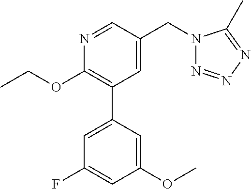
C1(OCC)=C(C2=CC(F)=CC(OC)=C2)C=C(CN2N=NN=C2C)C=N1
